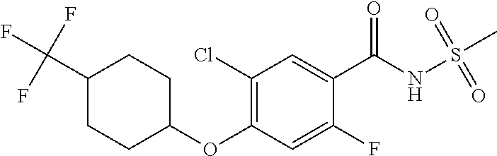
C1(Cl)=C(OC2CCC(C(F)(F)F)CC2)C=C(F)C(C(NS(C)(=O)=O)=O)=C1
